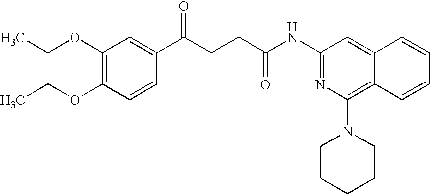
C1=CC(OCC)=C(OCC)C=C1C(CCC(NC1=NC(N2CCCCC2)=C2C(=C1)C=CC=C2)=O)=O
